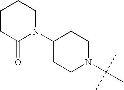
C1CC(=O)N(C2CCN(C(C)(C)C)CC2)CC1
